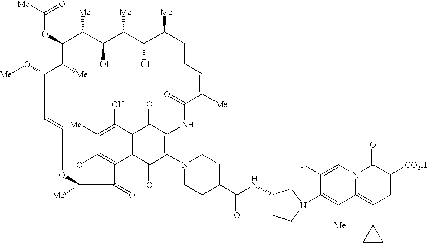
C1=CC=C([Me])C(=O)NC2=C(N3CCC(C(=O)NC4CCN(C5=C([Me])C6=C(C7CC7)C=C([CO2H])C(=O)N6C=C5F)C4)CC3)C(=O)C3=C(C(O)=C([Me])C4=C3C(=O)C([Me])(OC=CC(O[Me])C([Me])C(OC([Me])=O)C([Me])C(O)C([Me])C(O)C1[Me])O4)C2=O
